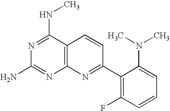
N1=C(NC)C2=C(N=C1N)N=C(C1=C(F)C=CC=C1N(C)C)C=C2
